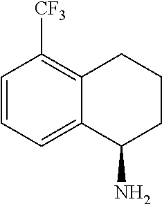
C1=CC=C2C(=C1[CF3])CCCC2N
